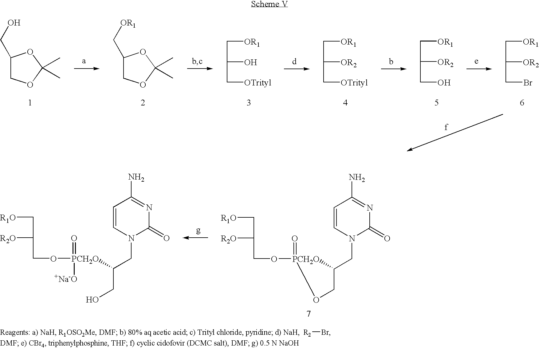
[R2]Br.C1(CO)COC(C)(C)O1.C1(C[OR1])COC(C)(C)O1.C(C(C[OTrityl])O)[OR1].C(C(C[OTrityl])[OR2])[OR1].C(C(CO)[OR2])[OR1].C(C(CBr)[OR2])[OR1].C1=CN(CC([PCH2O](OCC(C[R1O])[R2O])([+Na-O])=O)CO)C(=O)N=C1N.C1=CN(CC2[PCH2O](OCC(C[R1O])[R2O])(=O)OC2)C(=O)N=C1N
